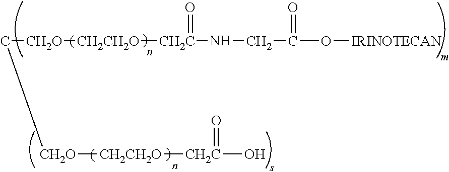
C([CH2O][CH2CH2O][CH2C](=O)NCC(=O)O[IRINOTECAN])[CH2O][CH2CH2O][CH2C](=O)O
